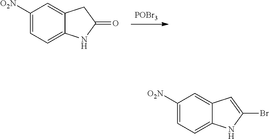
[POBr3].C1([O2N])=CC=C2C(=C1)CC(=O)N2.C1([O2N])=CC=C2C(=C1)C=C(Br)N2
